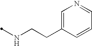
N(C)CCC1=CN=CC=C1
